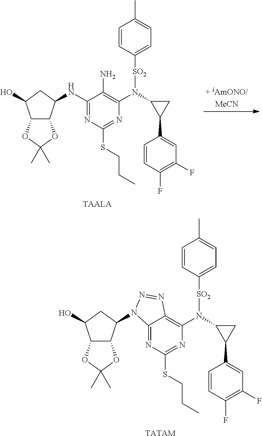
C1=CC(F)=C(F)C=C1C1CC1N([SO2]C1=CC=C(C)C=C1)C1=C2C(=NC(SCCC)=N1)N(C1C3C(C(O)C1)OC(C)(C)O3)N=N2.[TATAM].C1=CC(F)=C(F)C=C1C1CC1N([SO2]C1=CC=C(C)C=C1)C1=C(N)C(NC2C3C(C(O)C2)OC(C)(C)O3)=NC(SCCC)=N1
